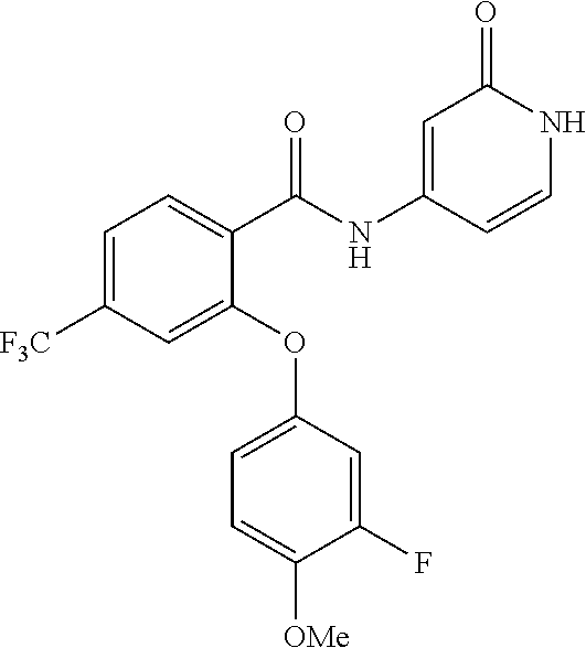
C1(NC(C2=CC=C([F3C])C=C2OC2=CC=C([OMe])C(F)=C2)=O)=CC(=O)NC=C1
